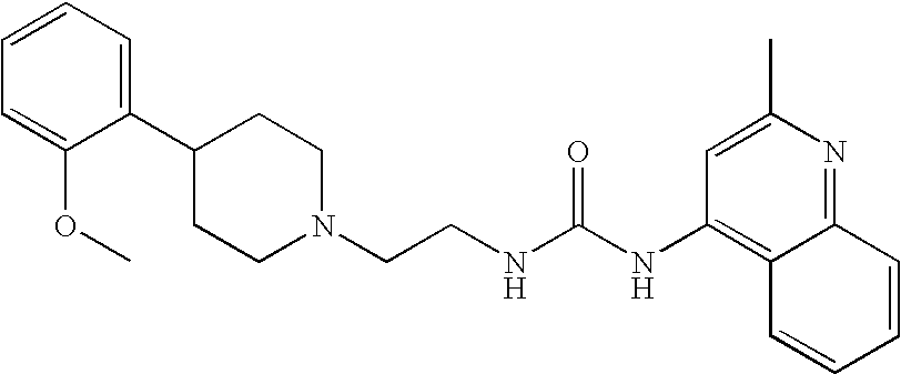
C1(C2CCN(CCNC(NC3=C4C(=NC(C)=C3)C=CC=C4)=O)CC2)=CC=CC=C1OC
